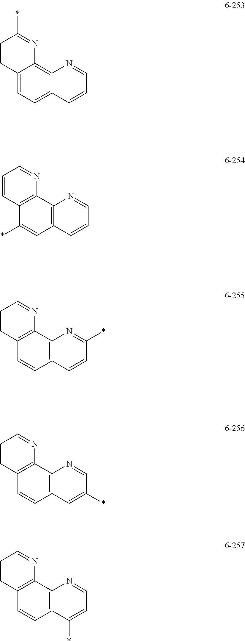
C12=CC=C3C(=C1N=C(*)C=C2)N=CC=C3.C12=C(C3=C(C=C1*)C=CC=N3)N=CC=C2.C12=C(C3=C(C=C1)C=CC(*)=N3)N=CC=C2.C12=C(C3=C(C=C1)C=C(*)C=N3)N=CC=C2.C12=C(C3=C(C=C1)C(*)=CC=N3)N=CC=C2
